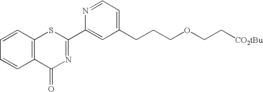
C1=CC2=C(C=C1)SC(C1=CC(CCCOCC[CO2tBu])=CC=N1)=NC2=O
